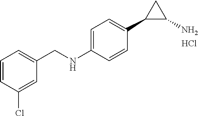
C1=C(NCC2=CC=CC(Cl)=C2)C=CC(C2C(N)C2)=C1.Cl
